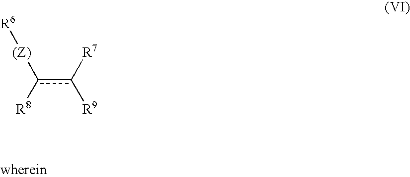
c(c([R7])[R9])([R8])[(Z)][R6]
